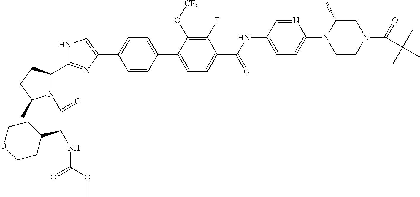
N1(C(=O)C(NC(OC)=O)C2CCOCC2)C(C2=NC(C3=CC=C(C4=CC=C(C(NC5=CC=C(N6CCN(C(=O)C(C)(C)C)CC6C)N=C5)=O)C(F)=C4O[CF3])C=C3)=CN2)CCC1C
